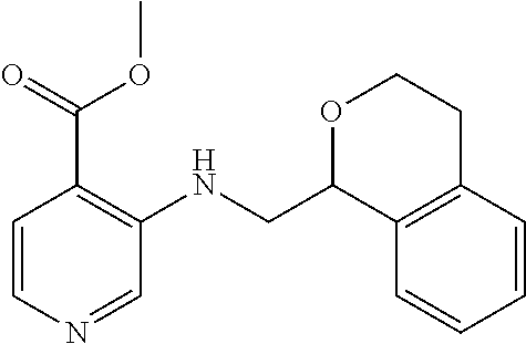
C1=CC=CC2=C1C(CNC1=C(C(OC)=O)C=CN=C1)OCC2
